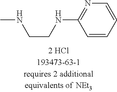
CNCCNC1=NC=CC=C1
